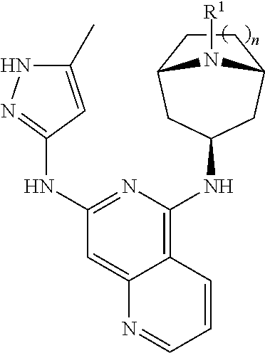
C12=C(NC3CC4CCC(C3)N4[R1])N=C(NC3=NNC(C)=C3)C=C1N=CC=C2
